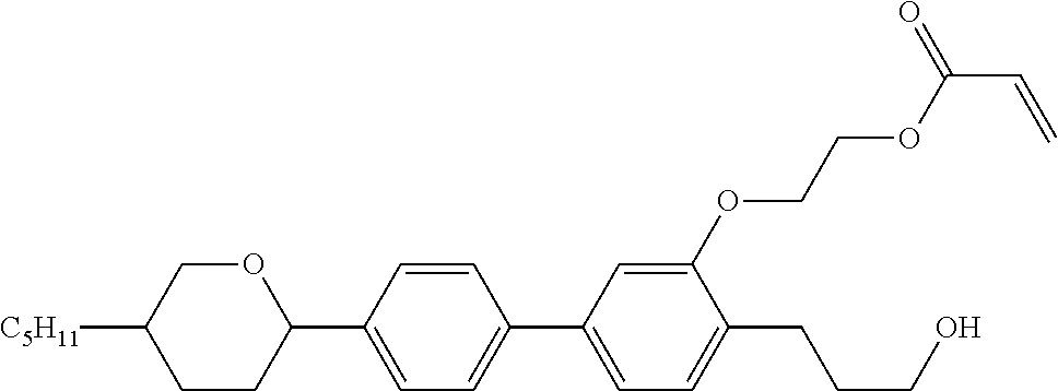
O1CC([C5H11])CCC1C1=CC=C(C2=CC=C(CCCO)C(OCCOC(=O)C=C)=C2)C=C1
